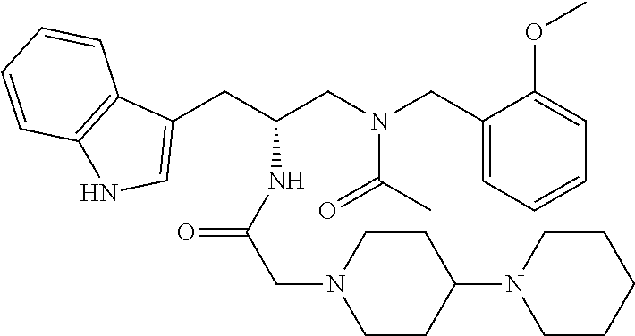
C1(CN(CC(CC2=CNC3=C2C=CC=C3)NC(=O)CN2CCC(N3CCCCC3)CC2)C(C)=O)=CC=CC=C1OC
